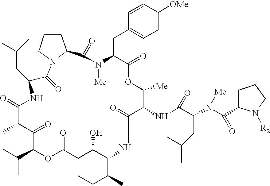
C1(=O)N2C(CCC2)C(=O)N([Me])C(CC2=CC=C([OMe])C=C2)C(=O)OC([Me])C(NC(C(N([Me])C(=O)C2CCCN2[R2])CC(C)C)=O)C(=O)NC(C(C)CC)C(O)CC(=O)OC(C(C)C)C(=O)C(C)C(=O)NC1CC(C)C
